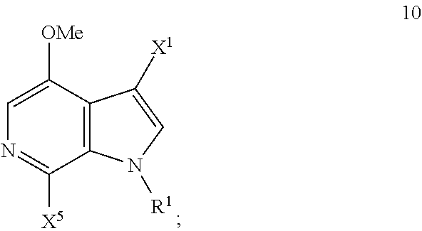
C1([OMe])=CN=C([X5])C2=C1C([X1])=CN2[R1]
